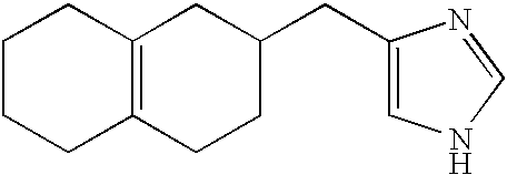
C1(CC2=CNC=N2)CCC2=C(C1)CCCC2
